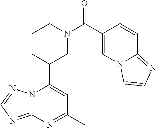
N12C(=NC=N1)N=C(C)C=C2C1CN(C(=O)C2=CN3C(=NC=C3)C=C2)CCC1
